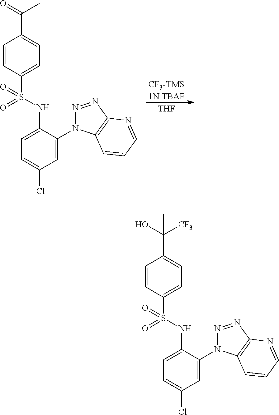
[CF3-TMS1N TBAF].[THF].C1=CC(S(=O)(NC2=CC=C(Cl)C=C2N2N=NC3=C2C=CC=N3)=O)=CC=C1C(=O)C.C1=CC(S(=O)(NC2=CC=C(Cl)C=C2N2N=NC3=C2C=CC=N3)=O)=CC=C1C(O)([CF3])C
